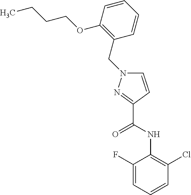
C1(F)=CC=CC(Cl)=C1NC(C1=NN(CC2=C(OCCCC)C=CC=C2)C=C1)=O
